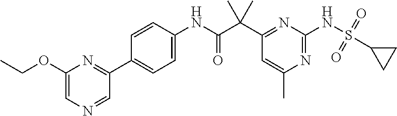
C1(C(C(NC2=CC=C(C3=NC(OCC)=CN=C3)C=C2)=O)(C)C)=NC(NS(=O)(=O)C2CC2)=NC(C)=C1
